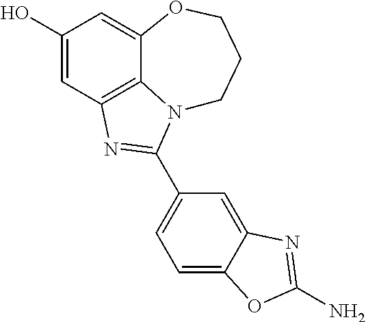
C1(O)=CC2=C3C(=C1)OCCCN3C(C1=CC=C3C(=C1)N=C(N)O3)=N2
